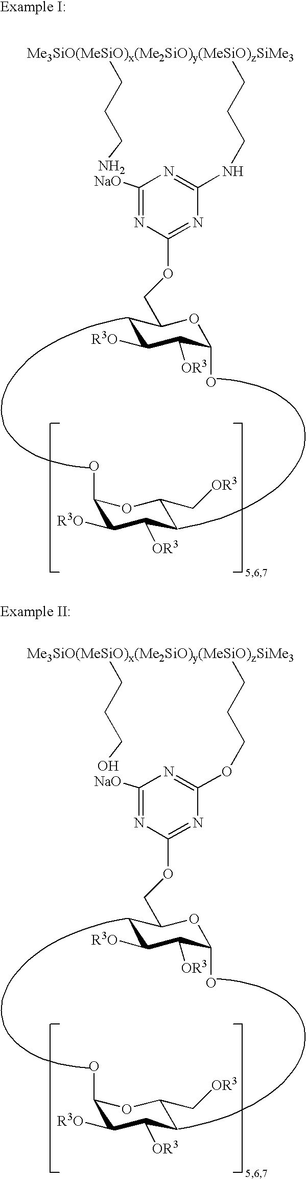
C1(O)C([R3O])C([OR3])CC(C[OR3])O1.C1C([R3O])C([OR3])C(O)OC1COC1=NC(NCCC[Me3SiO(MeSiO)x(Me2SiO)y(MeSiO)zSiMe3]CCCN)=NC([NaO])=N1.C1(O)C([R3O])C([OR3])CC(C[OR3])O1.C1C([R3O])C([OR3])C(O)OC1COC1=NC(OCCC[Me3SiO(MeSiO)x(Me2SiO)y(MeSiO)zSiMe3]CCCO)=NC([NaO])=N1
